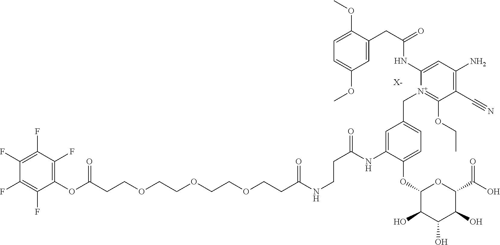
[X-].C(CCOCCOCCOCCC(NCCC(=O)NC1=CC(C[N+]2=C(OCC)C(C#N)=C(N)C=C2NC(CC2=CC(OC)=CC=C2OC)=O)=CC=C1OC1C(O)C(O)C(O)C(C(O)=O)O1)=O)(OC1=C(F)C(F)=C(F)C(F)=C1F)=O
